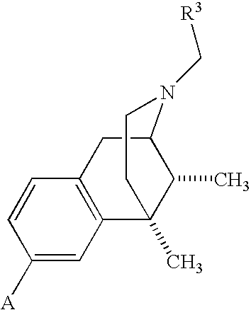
C1=C([A])C=CC2=C1C1(C)C(C)C(C2)N(C[R3])CC1
